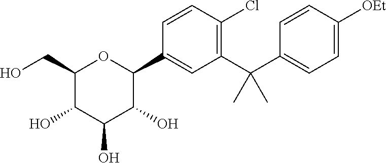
C1(CO)C(O)C(O)C(O)C(C2=CC(C(C3=CC=C([OEt])C=C3)(C)C)=C(Cl)C=C2)O1
